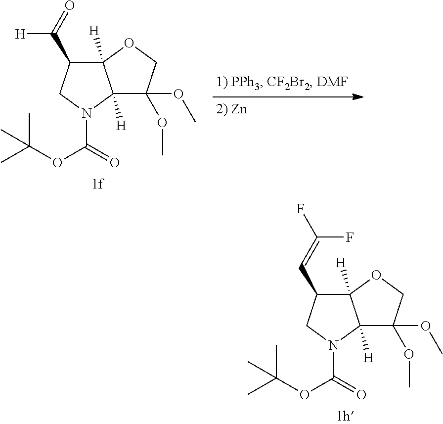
C12([H])C(C(=O)[H])CN(C(=O)OC(C)(C)C)C1([H])C(OC)(OC)CO2.C12([H])C(C=C(F)F)CN(C(=O)OC(C)(C)C)C1([H])C(OC)(OC)CO2
